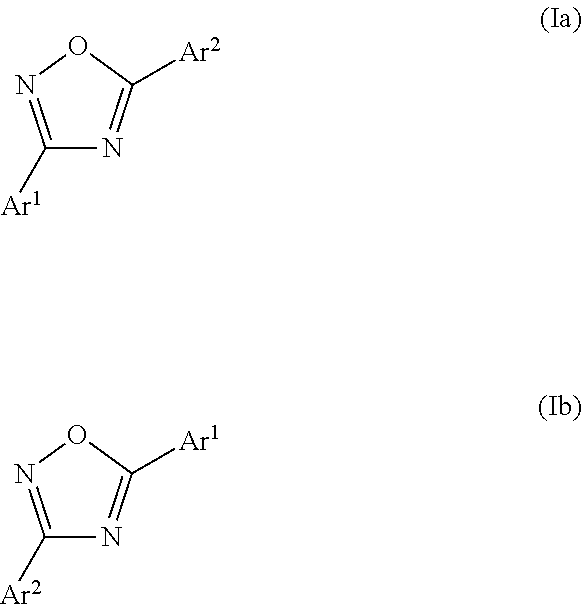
C1([Ar1])=NOC([Ar2])=N1.C1([Ar2])=NOC([Ar1])=N1
